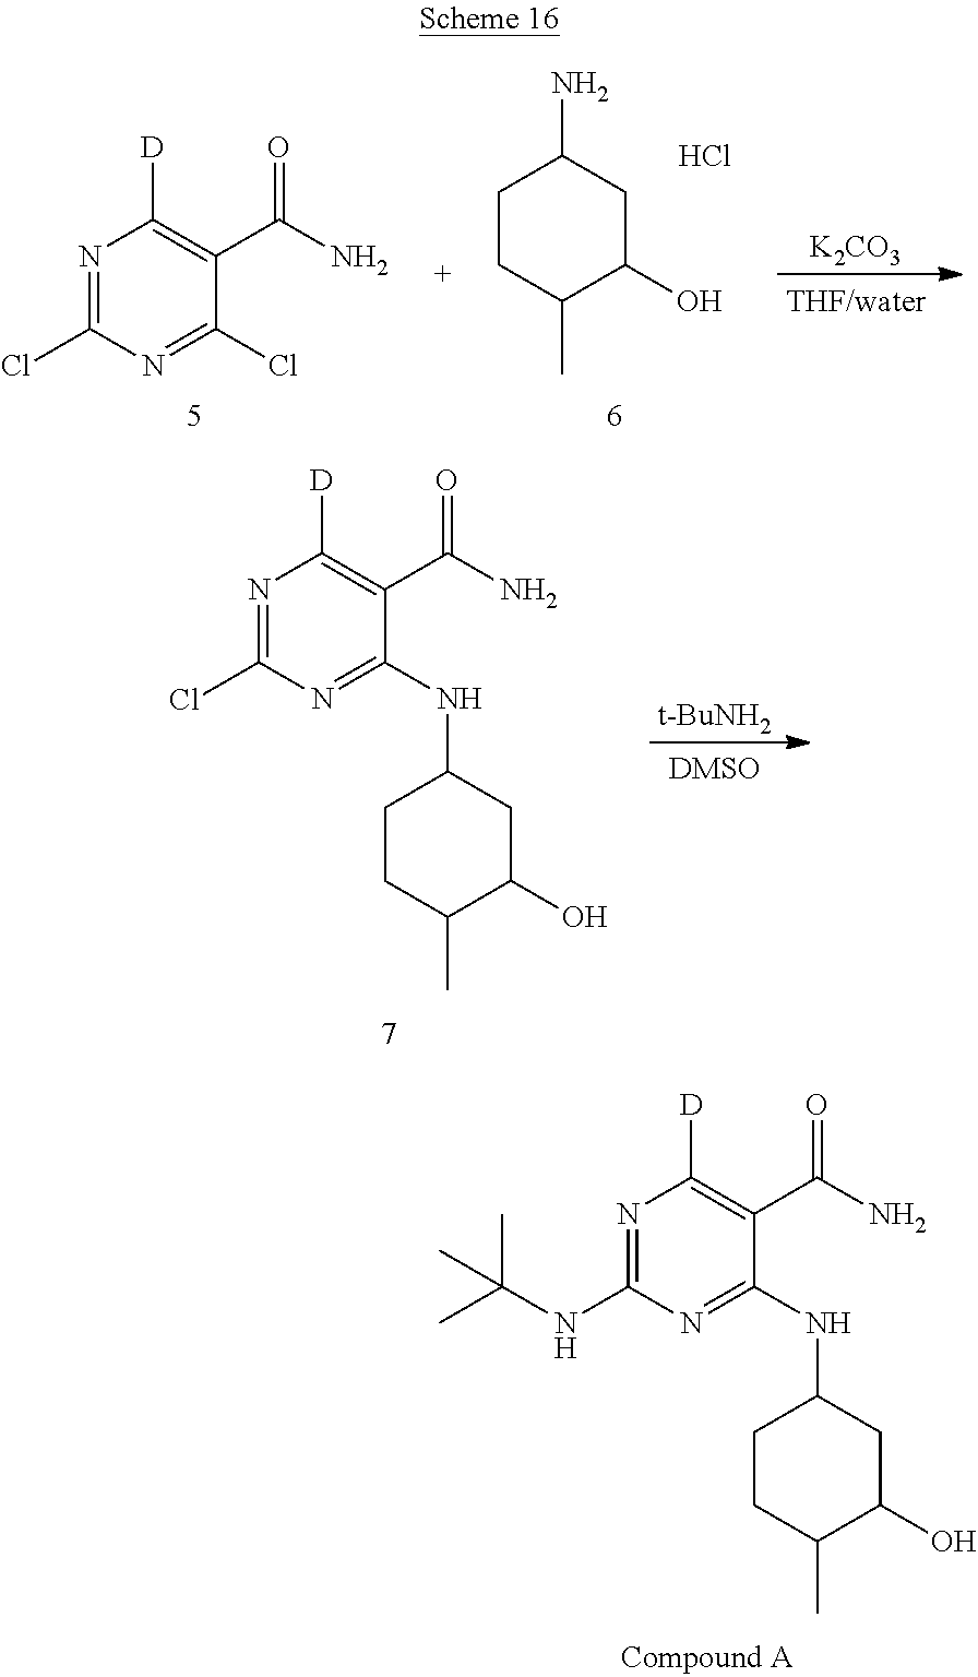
N1=C(NC(C)(C)C)N=C(NC2CCC(C)C(O)C2)C(C(N)=O)=C1[D].N1=C(Cl)N=C(Cl)C(C(N)=O)=C1[D].C1CC(C)C(O)CC1N.Cl.[K2CO3].N1=C(Cl)N=C(NC2CCC(C)C(O)C2)C(C(N)=O)=C1[D].[t-BuNH2]
